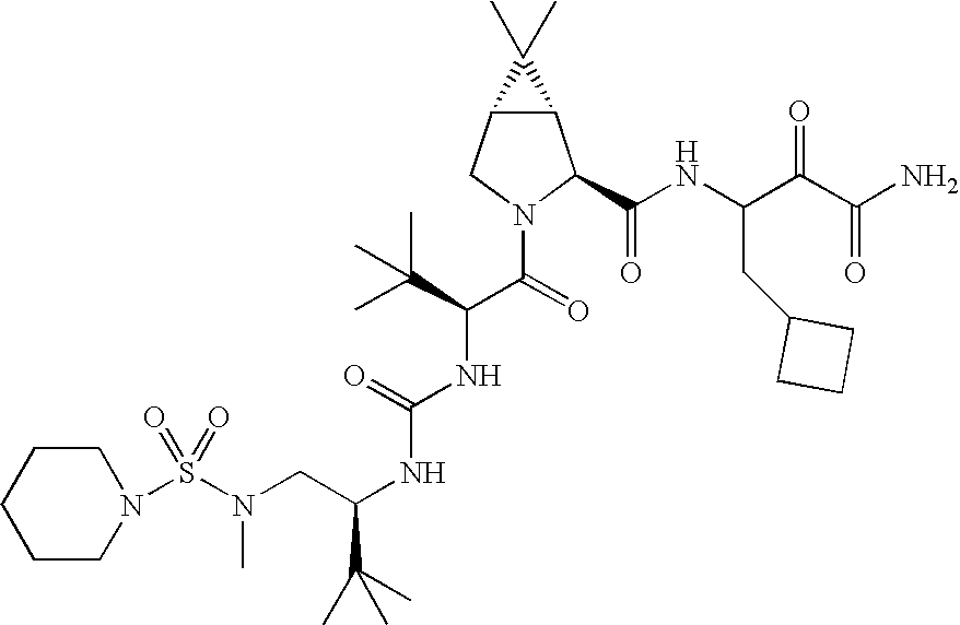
N(C(NC(C(=O)N1C(C(NC(C(C(N)=O)=O)CC2CCC2)=O)C2C(C1)C2(C)C)C(C)(C)C)=O)C(CN(S(N1CCCCC1)(=O)=O)C)C(C)(C)C
